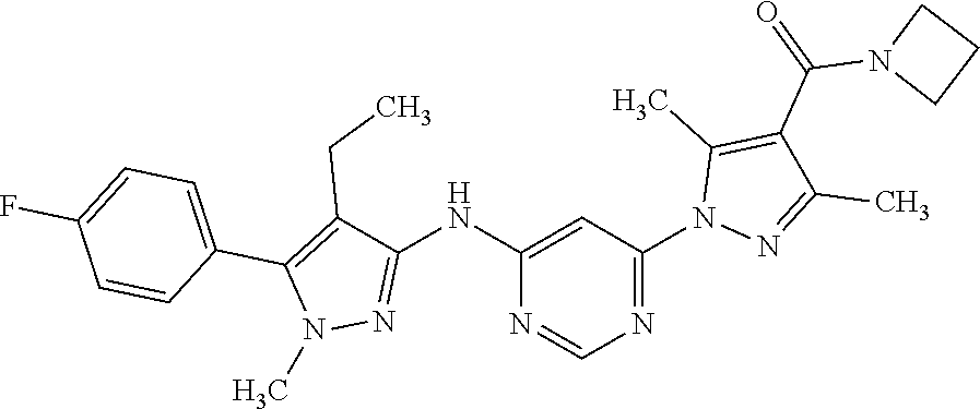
N(C1=NN(C)C(C2=CC=C(F)C=C2)=C1CC)C1=CC(N2N=C(C)C(C(=O)N3CCC3)=C2C)=NC=N1
